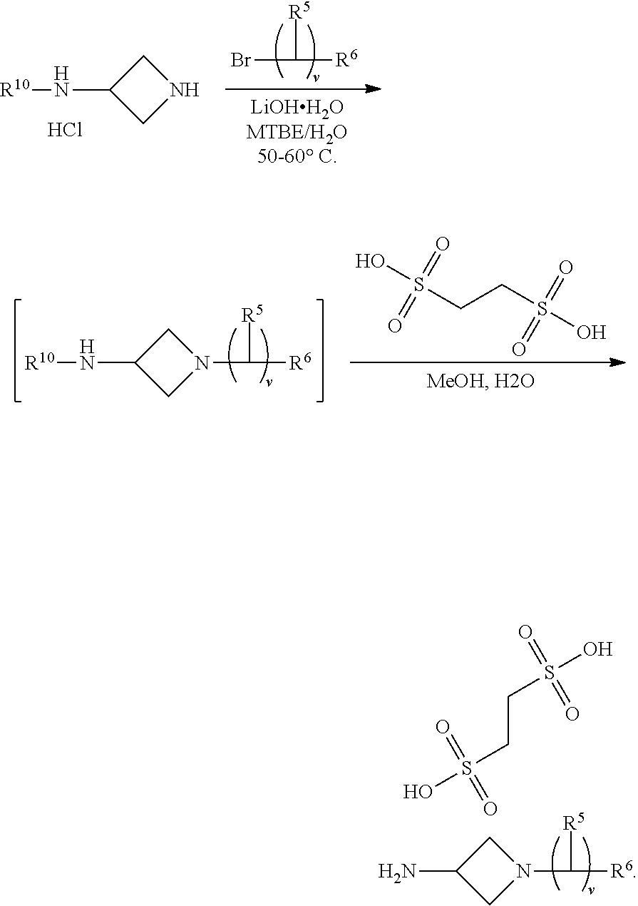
[R10]NC1CNC1.Cl.BrC([R6])[R5].[R10]NC1CN(C([R6])[R5])C1.S(CCS(O)(=O)=O)(O)(=O)=O.NC1CN(C([R6])[R5])C1.C(CS(O)(=O)=O)S(O)(=O)=O
